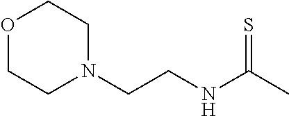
N(C(C)=S)CCN1CCOCC1
